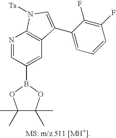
C1(C)(C)C(C)(C)OB(C2=CC3=C(N=C2)N([Ts])C=C3C2=CC=CC(F)=C2F)O1
